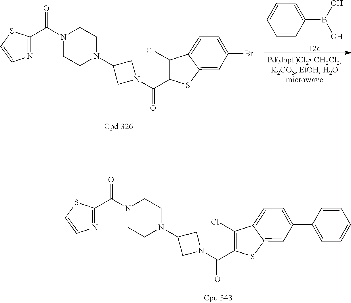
N1(C(C2=NC=CS2)=O)CCN(C2CN(C(C3=C(Cl)C4=CC=C(C5=CC=CC=C5)C=C4S3)=O)C2)CC1.N1(C(C2=NC=CS2)=O)CCN(C2CN(C(C3=C(Cl)C4=CC=C(Br)C=C4S3)=O)C2)CC1.C1=CC=CC(B(O)O)=C1
